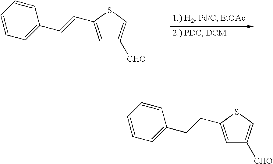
C1=CC=C(C=CC2=CC([CHO])=CS2)C=C1.C1=CC=C(CCC2=CC([CHO])=CS2)C=C1
